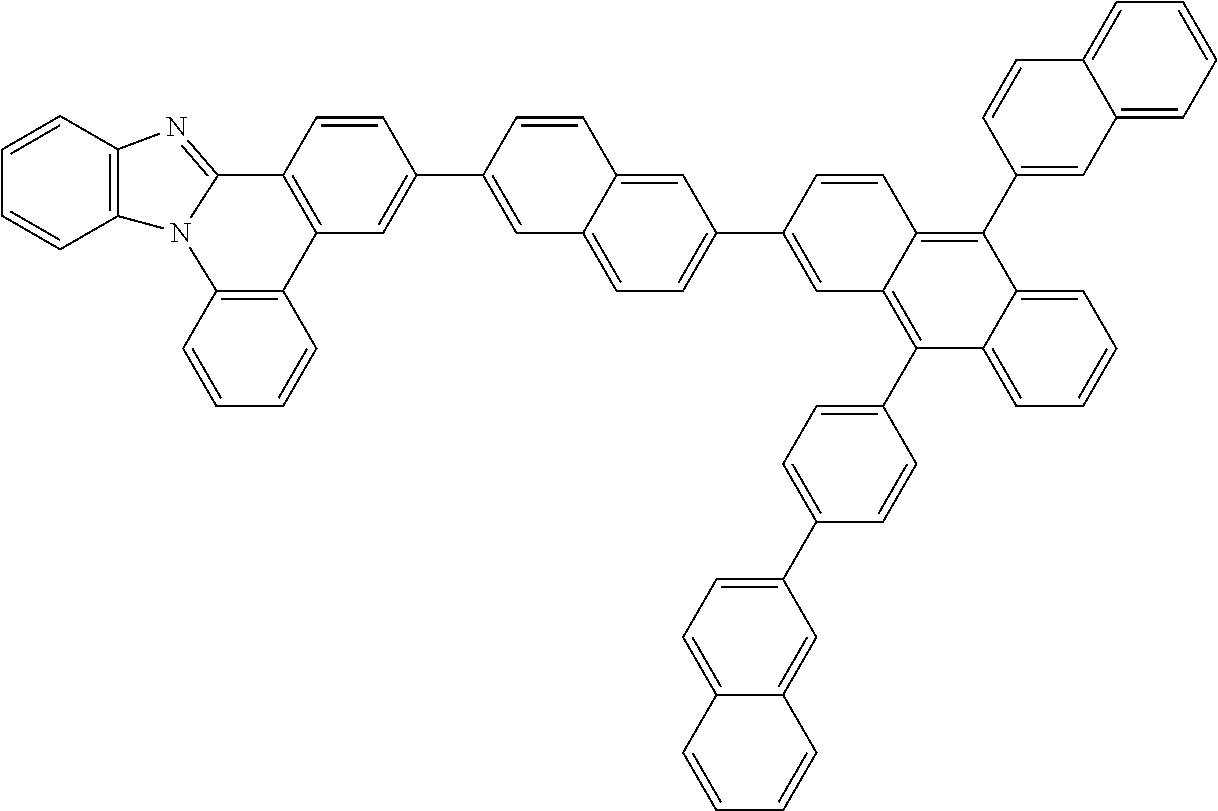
C1=CC2=C(C=C1)N1C(=NC3=C1C=CC=C3)C1=C2C=C(C2=CC3=CC=C(C4=CC5=C(C6=CC=C(C7=CC=C8C(=C7)C=CC=C8)C=C6)C6=CC=CC=C6C(C6=CC7=CC=CC=C7C=C6)=C5C=C4)C=C3C=C2)C=C1
